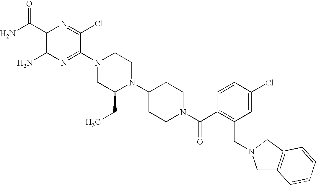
C1(C(N)=O)=C(N)N=C(N2CC(CC)N(C3CCN(C(C4=C(CN5CC6=C(C5)C=CC=C6)C=C(Cl)C=C4)=O)CC3)CC2)C(Cl)=N1
